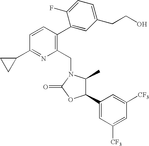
C1(C2C(C)N(CC3=C(C4=CC(CCO)=CC=C4F)C=CC(C4CC4)=N3)C(=O)O2)=CC([CF3])=CC([CF3])=C1
